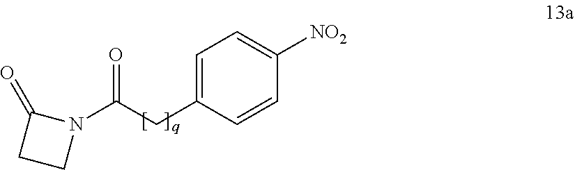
C1=C(CC(N2C(=O)CC2)=O)C=CC([NO2])=C1
